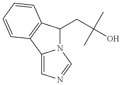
N12C(CC(O)(C)C)C3=C(C1=CN=C2)C=CC=C3
